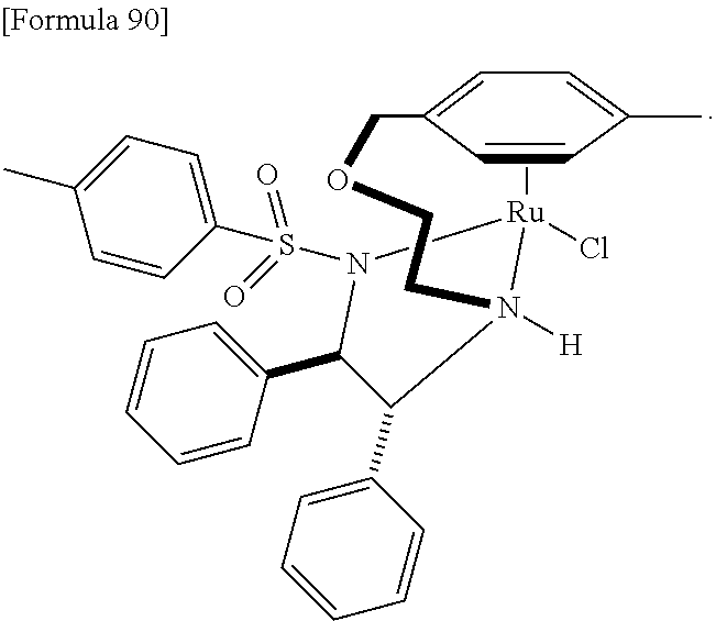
C[Ru]1(Cl)N(S(C2=CC=C(C)C=C2)(=O)=O)C(C2=CC=CC=C2)C(C2=CC=CC=C2)N1(CCOCC1=CC=C(C)C=C1)[H]
